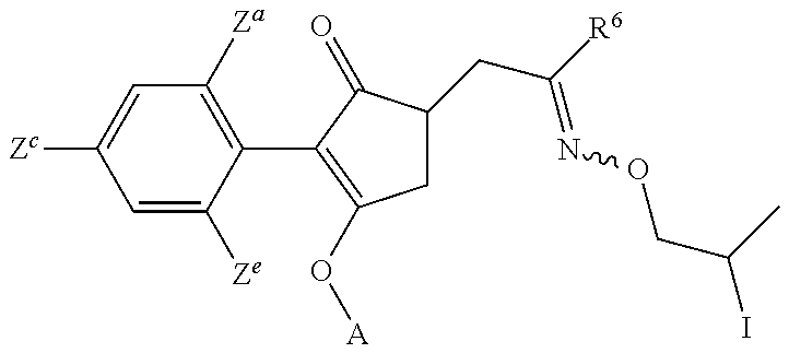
C1=C([Ze])C(C2=C(O[A])CC(CC(=NOCC(I)C)[R6])C2=O)=C([Za])C=C1[Zc]
